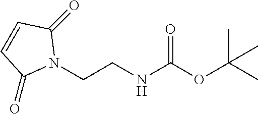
N1(CCNC(OC(C)(C)C)=O)C(=O)C=CC1=O
